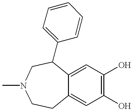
C12=CC(O)=C(O)C=C1CCN(C)CC2C1=CC=CC=C1
